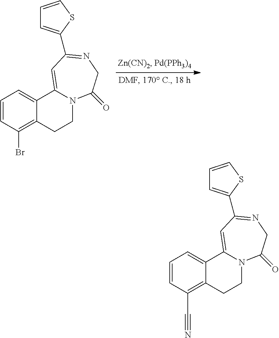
C1=CC(Br)=C2C(=C1)C1=CC(C3=CC=CS3)=NCC(=O)N1CC2.C1=CC(C#N)=C2C(=C1)C1=CC(C3=CC=CS3)=NCC(=O)N1CC2
